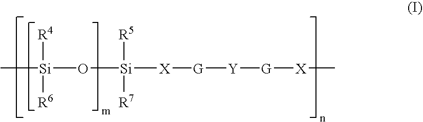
C[Si](O[Si]([X][G][Y][G][X]C)([R5])[R7])([R4])[R6]
